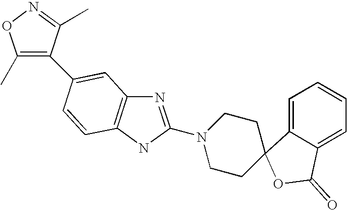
C1(C)=C(C2=CC3=C(NC(N4CCC5(CC4)C4=CC=CC=C4C(=O)O5)=N3)C=C2)C(C)=NO1
